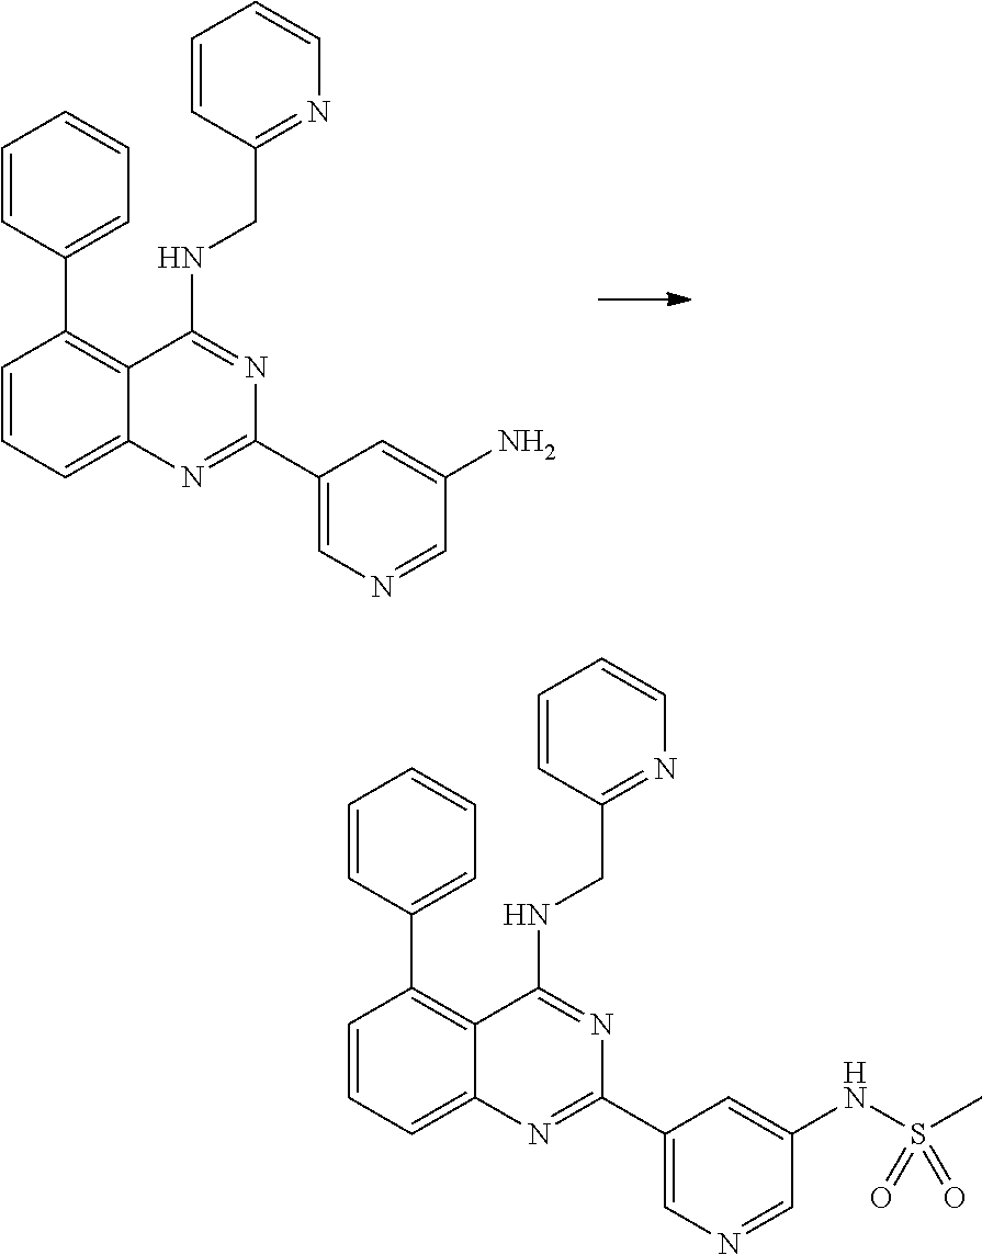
C1=C(C2=NC3=CC=CC(C4=CC=CC=C4)=C3C(NCC3=NC=CC=C3)=N2)C=C(N)C=N1.C1=C(C2=NC3=CC=CC(C4=CC=CC=C4)=C3C(NCC3=NC=CC=C3)=N2)C=C(NS(C)(=O)=O)C=N1
